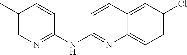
C1(C)=CN=C(NC2=NC3=CC=C(Cl)C=C3C=C2)C=C1
